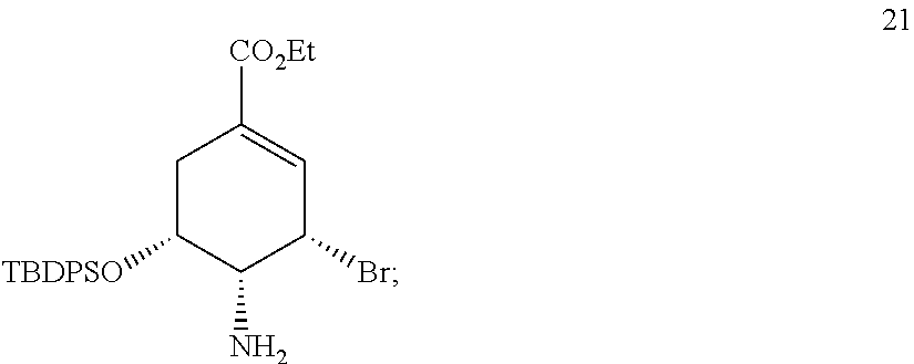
C1C([TBDPSO])C(N)C(Br)C=C1[CO2Et]
